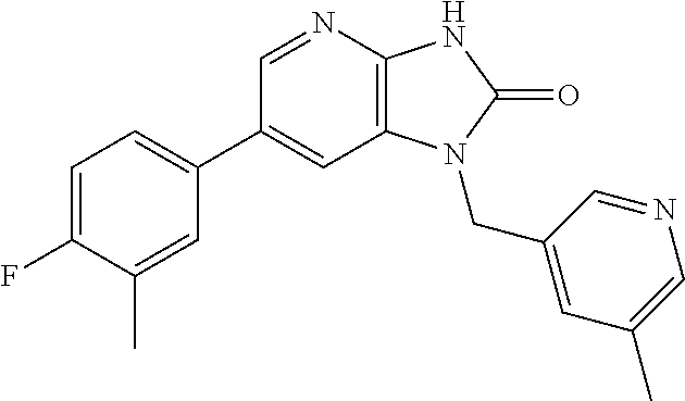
C1(C2=CC=C(F)C(C)=C2)=CC2=C(N=C1)NC(=O)N2CC1=CC(C)=CN=C1
